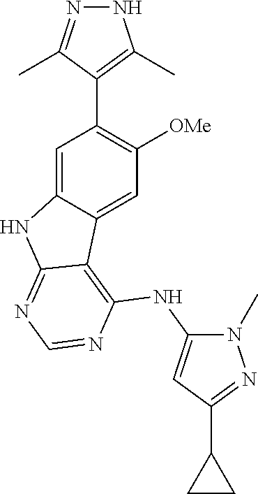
C1=C2C(=CC([OMe])=C1C1=C(C)NN=C1C)C1=C(NC3=CC(C4CC4)=NN3C)N=CN=C1N2
